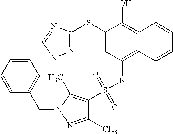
C1(SC2=NNC=N2)=CC(NS(=O)(=O)C2=C(C)N(CC3=CC=CC=C3)N=C2C)=C2C(=C1O)C=CC=C2
